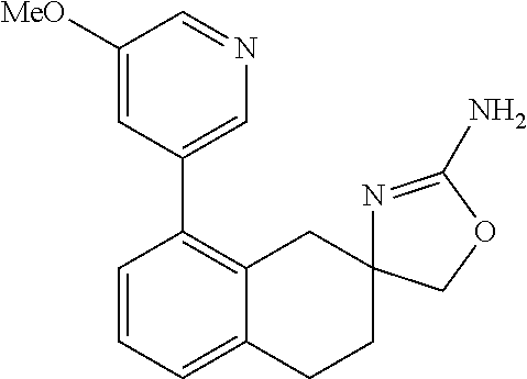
C1=CC=C2C(=C1C1=CN=CC([MeO])=C1)CC1(CC2)N=C(N)OC1
